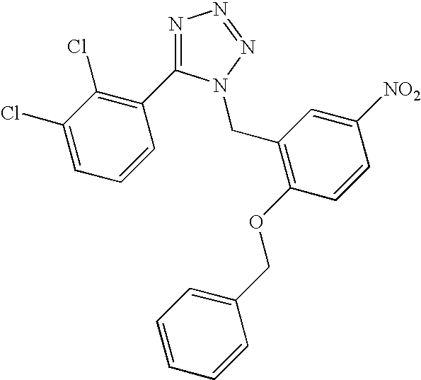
N1=C(C2=C(Cl)C(Cl)=CC=C2)N(CC2=C(OCC3=CC=CC=C3)C=CC([NO2])=C2)N=N1
